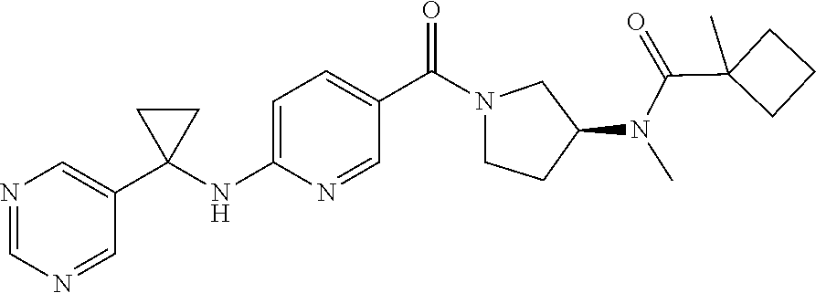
N1=CN=CC(C2(NC3=CC=C(C(N4CCC(N(C(=O)C5(C)CCC5)C)C4)=O)C=N3)CC2)=C1
